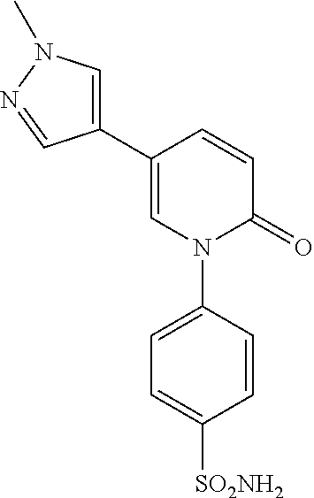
C1=C(C2=CN(C)N=C2)C=CC(=O)N1C1=CC=C([SO2NH2])C=C1
